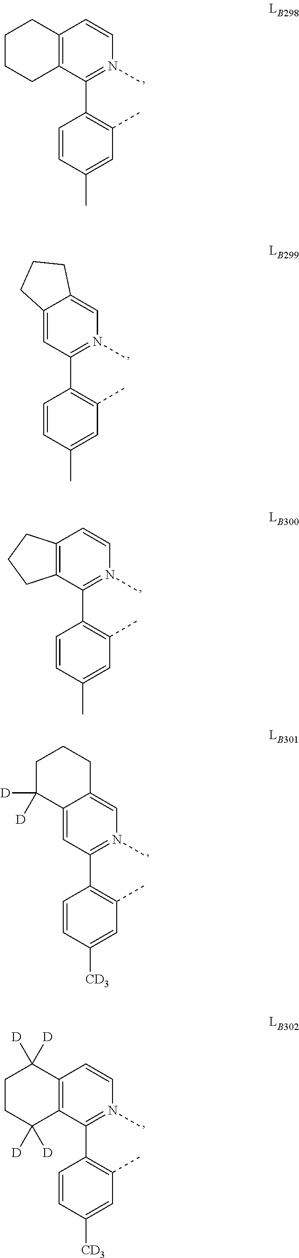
C1(C2=C(C)C=C(C)C=C2)=N(C)C=CC2=C1CCCC2.C1(C2=C(C)C=C(C)C=C2)=N(C)C=C2C(=C1)CCC2.C1(C2=C(C)C=C(C)C=C2)=N(C)C=CC2=C1CCC2.C1(C2=C(C)C=C([CD3])C=C2)=N(C)C=C2C(=C1)C([D])([D])CCC2.C1(C2=C(C)C=C([CD3])C=C2)=N(C)C=CC2=C1C([D])([D])CCC2([D])[D]
